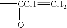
C[CCH](=O)=C
